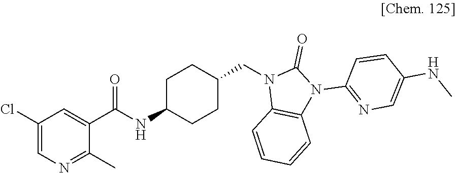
C1(Cl)=CN=C(C)C(C(NC2CCC(CN3C4=C(N(C5=NC=C(NC)C=C5)C3=O)C=CC=C4)CC2)=O)=C1
